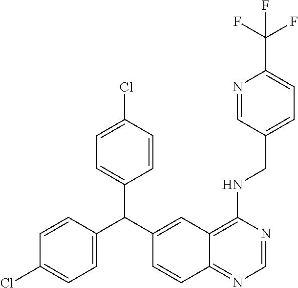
C1=CC(C(C2=CC3=C(NCC4=CC=C(C(F)(F)F)N=C4)N=CN=C3C=C2)C2=CC=C(Cl)C=C2)=CC=C1Cl
